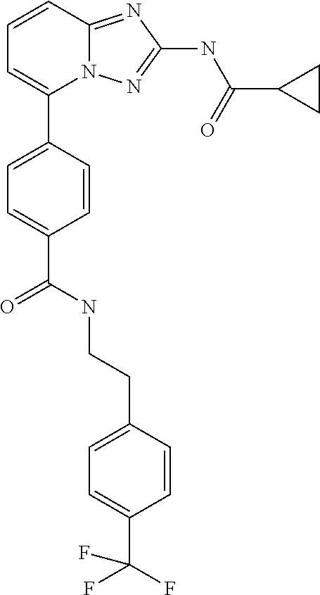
C1=CC2=NC(NC(C3CC3)=O)=NN2C(C2=CC=C(C(NCCC3=CC=C(C(F)(F)F)C=C3)=O)C=C2)=C1
